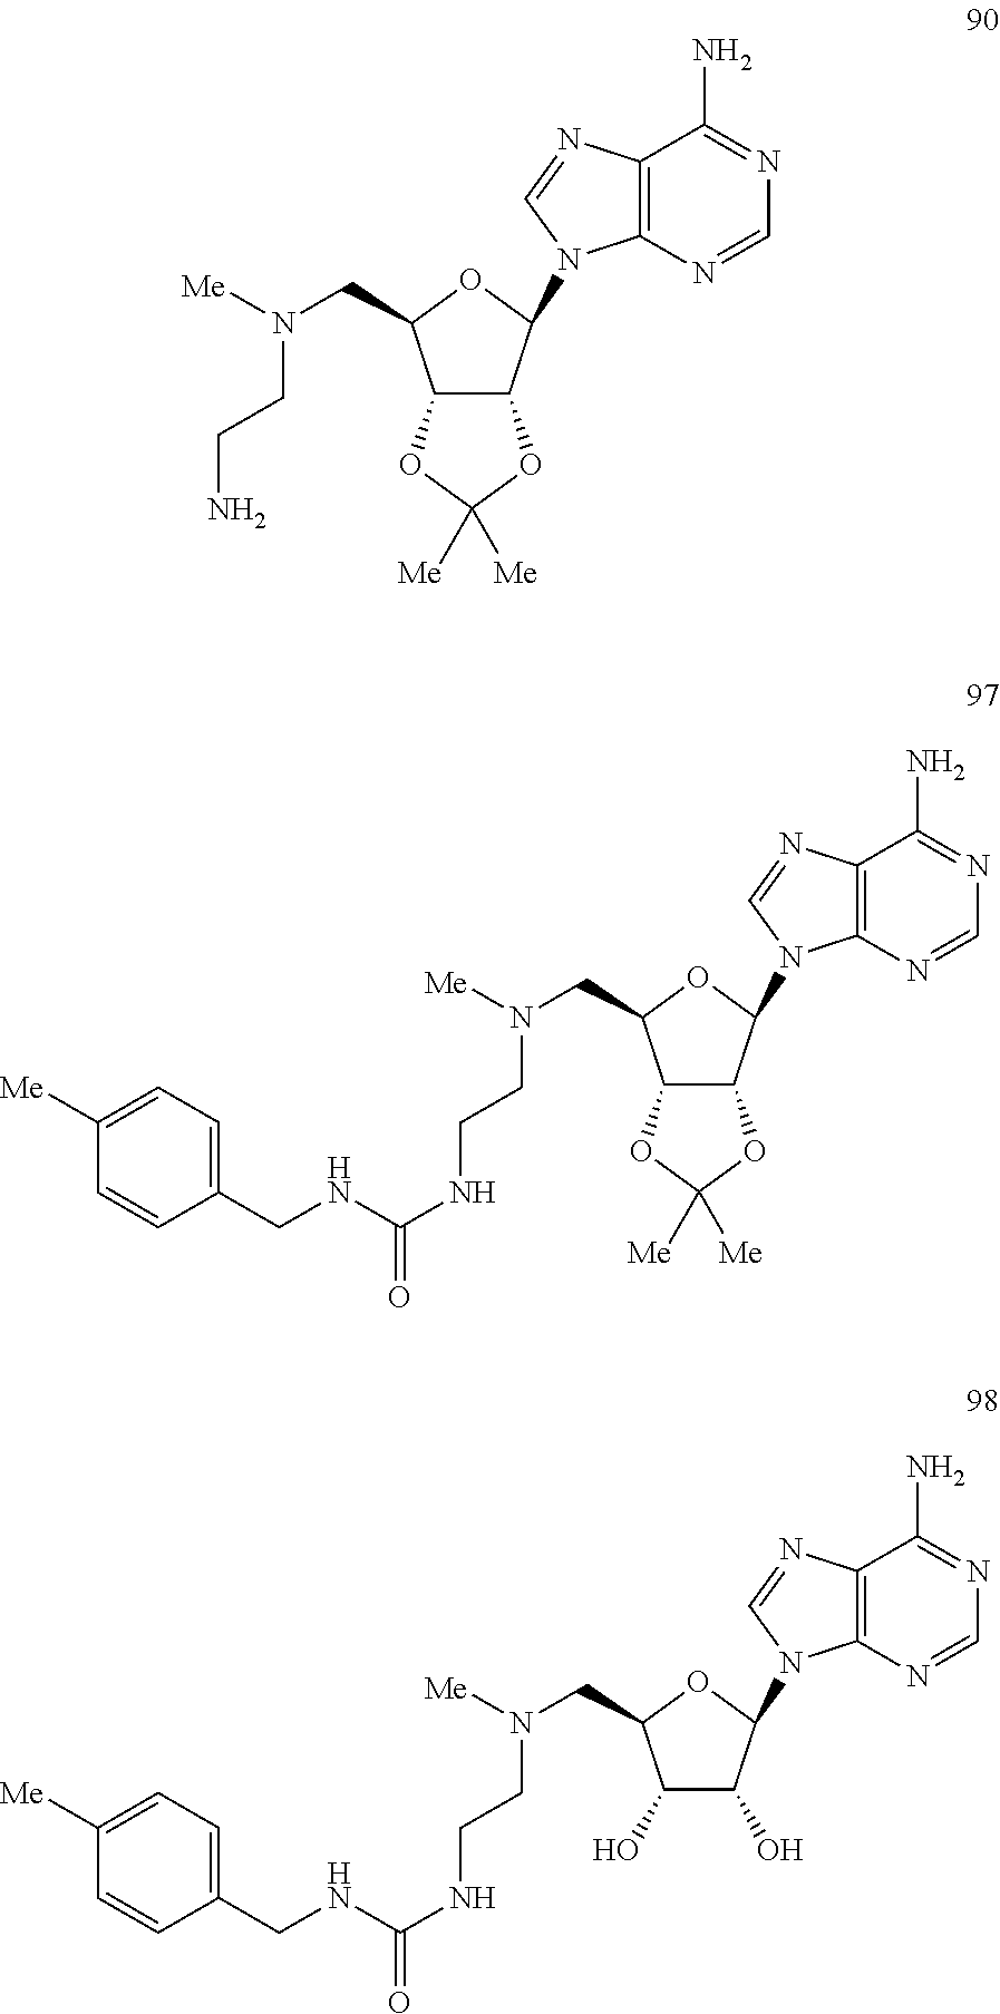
C12=C(N=CN=C1N)N(C1OC(CN([Me])CCNC(NCC3=CC=C([Me])C=C3)=O)C3C1OC([Me])([Me])O3)C=N2.C12=C(N=CN=C1N)N(C1OC(CN([Me])CCN)C3C1OC([Me])([Me])O3)C=N2.C12=C(N=CN=C1N)N(C1OC(CN([Me])CCNC(NCC3=CC=C([Me])C=C3)=O)C(O)C1O)C=N2
